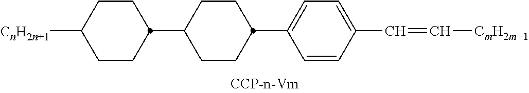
C1CC([CnH2n+1])CCC1C1CCC(C2=CC=C(C=C[CmH2m+1])C=C2)CC1
